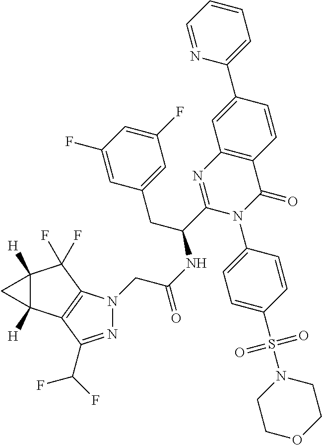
C12([H])C([H])(C3=C(C1(F)F)N(CC(NC(C1=NC4=C(C(=O)N1C1=CC=C(S(N5CCOCC5)(=O)=O)C=C1)C=CC(C1=CC=CC=N1)=C4)CC1=CC(F)=CC(F)=C1)=O)N=C3C(F)F)C2
